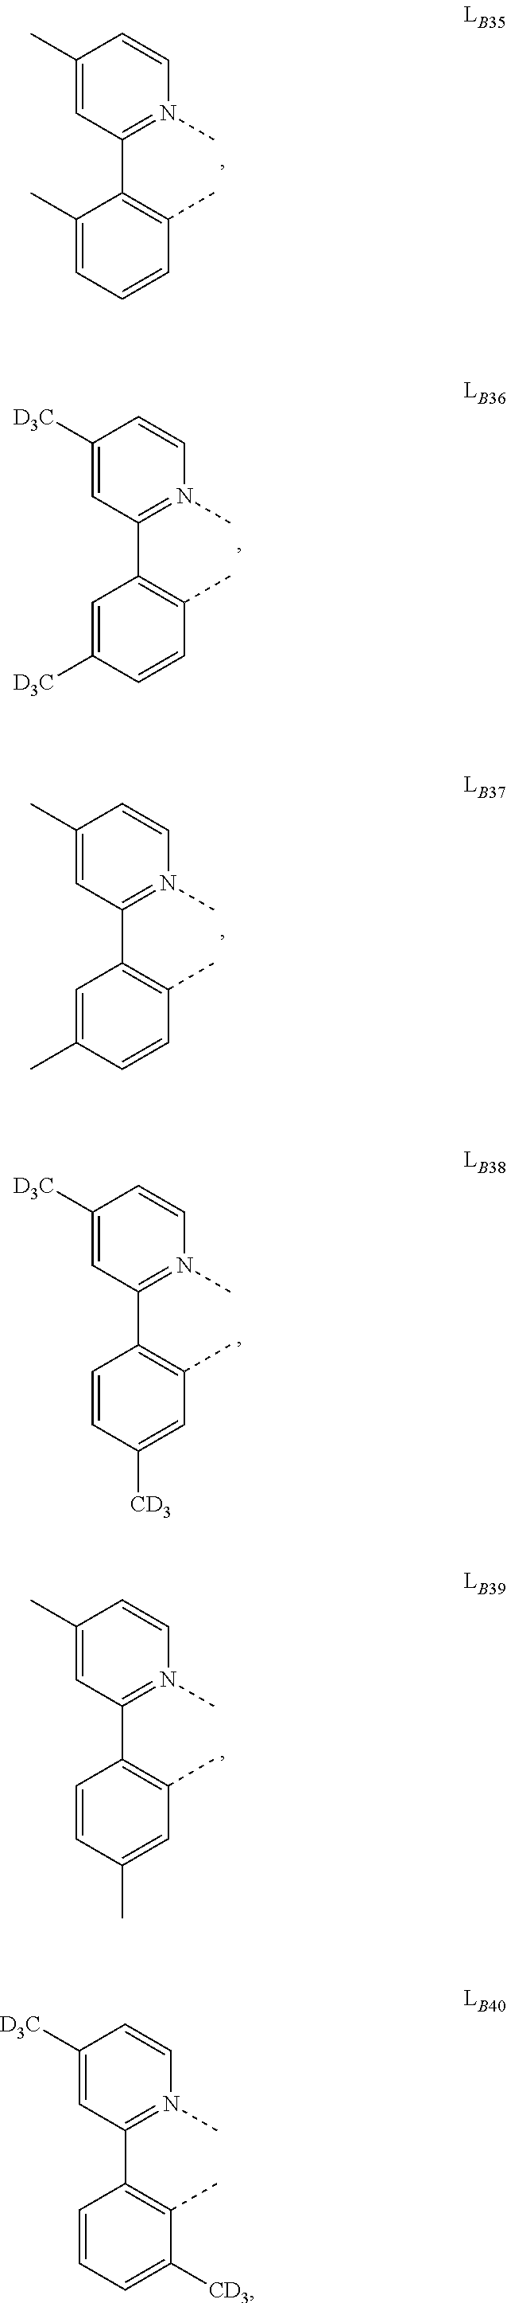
C1(C)=CC(C2=C(C)C=CC=C2C)=N(C)C=C1.C1([D3C])=CC(C2=C(C)C=CC([D3C])=C2)=N(C)C=C1.C1(C)=CC(C2=C(C)C=CC(C)=C2)=N(C)C=C1.C1([D3C])=CC(C2=C(C)C=C([CD3])C=C2)=N(C)C=C1.C1(C)=CC(C2=C(C)C=C(C)C=C2)=N(C)C=C1.C1([D3C])=CC(C2=C(C)C([CD3])=CC=C2)=N(C)C=C1
